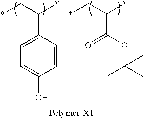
[Polymer-X1].C1=C(C(C*)*)C=CC(O)=C1.O=C(OC(C)(C)C)C(C*)*
